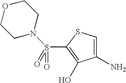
C1N(S(C2=C(O)C(N)=CS2)(=O)=O)CCOC1
